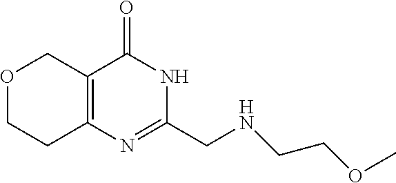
O1CCC2=C(C1)C(=O)NC(CNCCOC)=N2
